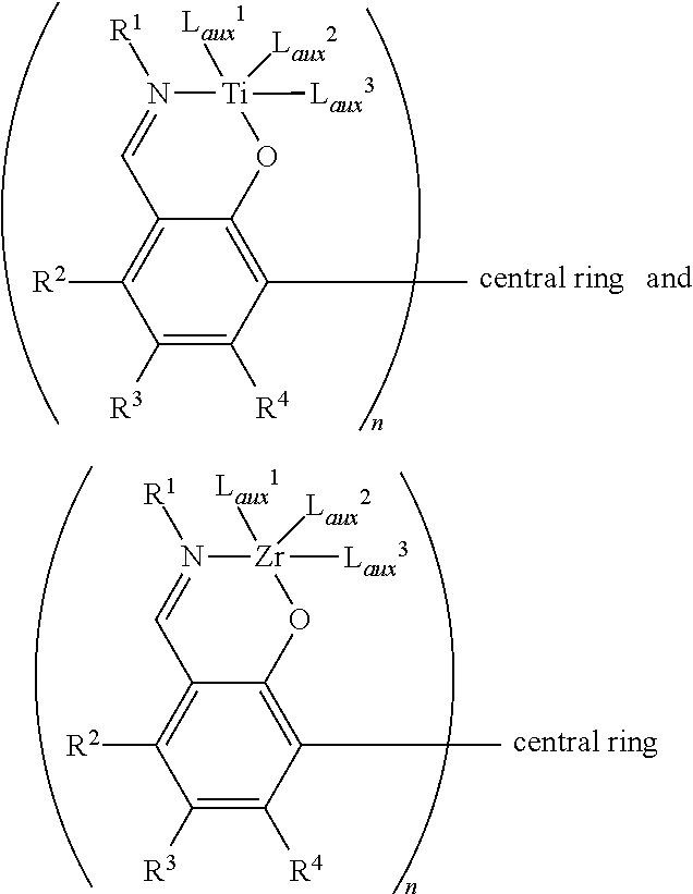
C1(C)=C2C(=C([R2])C([R3])=C1[R4])C=N([R1])[Zr]([Laux1])([Laux3])([Laux2])O2.C1(C)=C2C(=C([R2])C([R3])=C1[R4])C=N([R1])[Ti]([Laux1])([Laux3])([Laux2])O2
